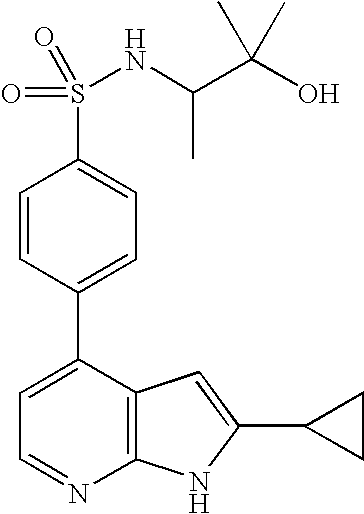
C1=C(C2=CC=C(S(=O)(=O)NC(C(O)(C)C)C)C=C2)C2=C(N=C1)NC(C1CC1)=C2
